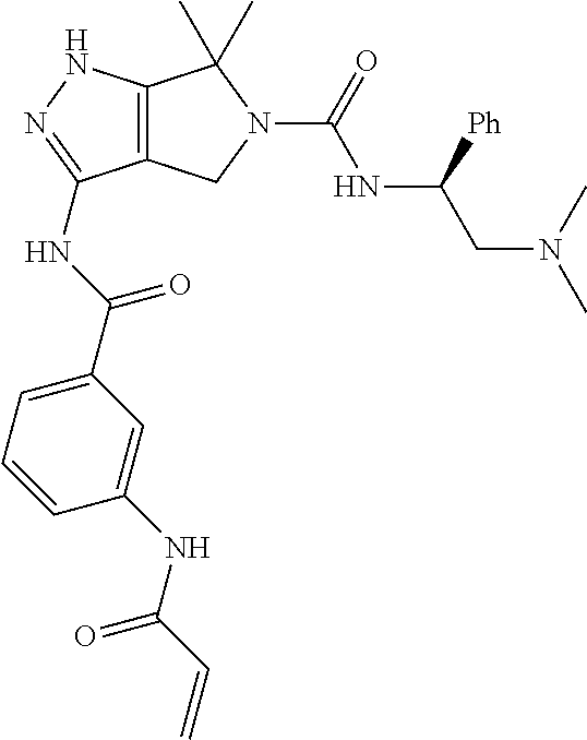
C12=C(NN=C1NC(C1=CC=CC(NC(C=C)=O)=C1)=O)C(C)(C)N(C(=O)NC(CN(C)C)[Ph])C2
